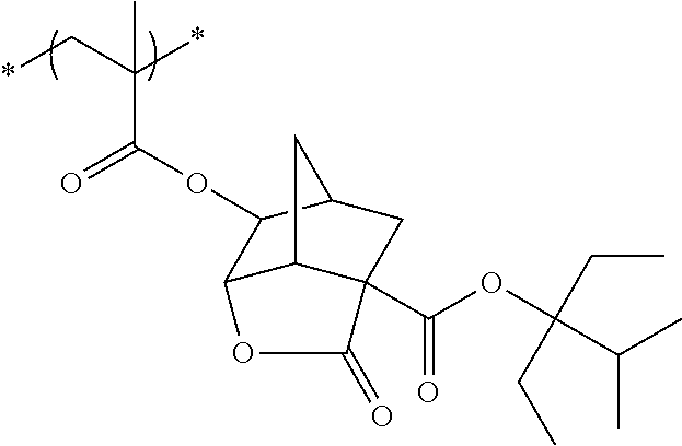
C(C(C*)(*)C)(OC1C2C3C(C(OC(C(C)C)(CC)CC)=O)(CC1C3)C(=O)O2)=O
